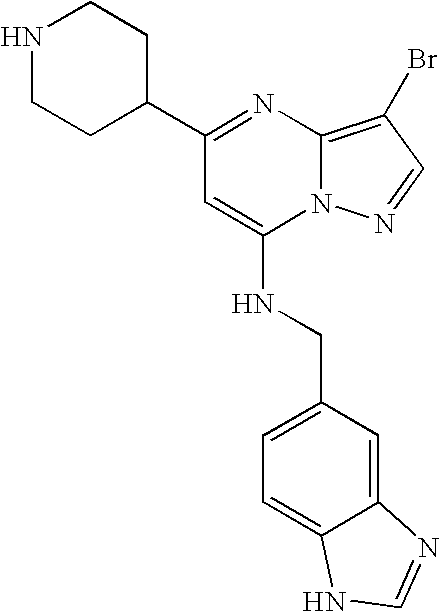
C1(C2CCNCC2)=NC2=C(Br)C=NN2C(NCC2=CC=C3C(=C2)N=CN3)=C1
